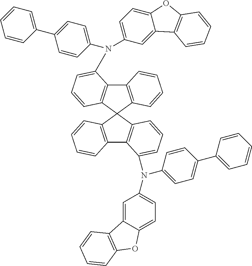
C12=C(C=CC=C1N(C1=CC=C(C3=CC=CC=C3)C=C1)C1=CC=C3C(=C1)C1=C(O3)C=CC=C1)C1(C3=C2C=CC=C3)C2=C(C3=C1C=CC=C3N(C1=CC=C(C3=CC=CC=C3)C=C1)C1=CC=C3C(=C1)C1=C(O3)C=CC=C1)C=CC=C2
